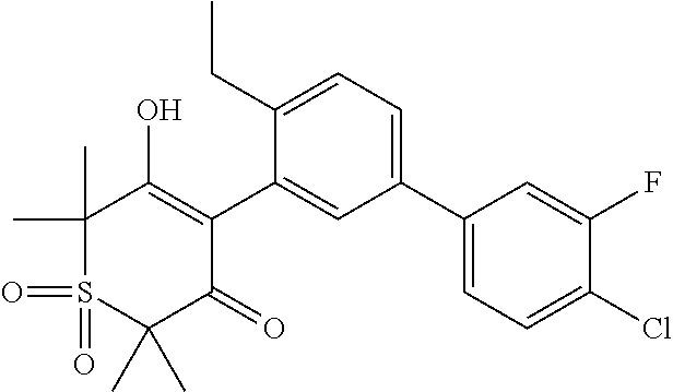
C1(C)(C)S(=O)(=O)C(C)(C)C(=O)C(C2=CC(C3=CC=C(Cl)C(F)=C3)=CC=C2CC)=C1O
